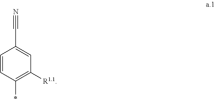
C(#N)C1=CC([R1.1])=C(*)C=C1
